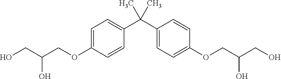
C1(C(C2=CC=C(OCC(CO)O)C=C2)(C)C)=CC=C(OCC(CO)O)C=C1
